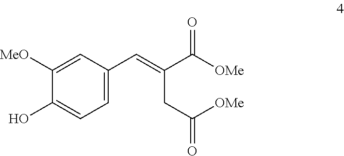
C1=C(C=C(C(=O)[OMe])CC(=O)[OMe])C=C([MeO])C(O)=C1
